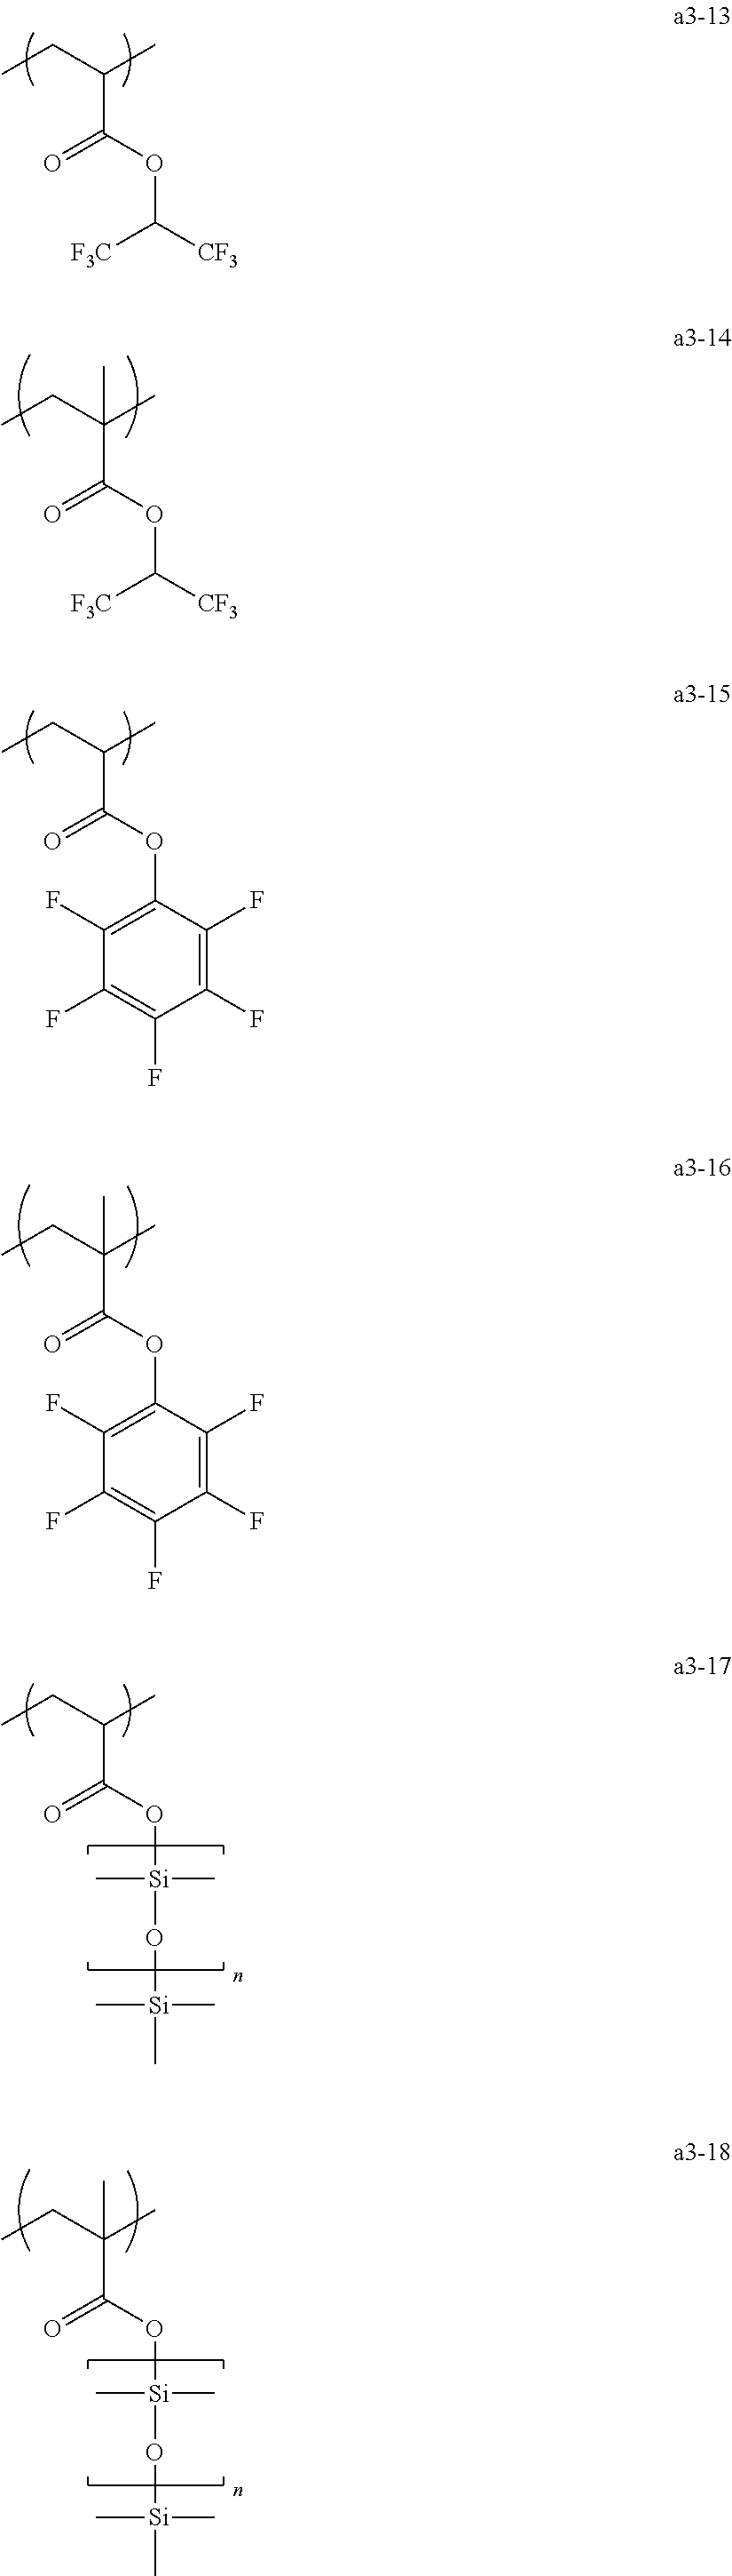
CCC(C)C(OC([CF3])[F3C])=O.CCC(C)(C(OC([CF3])[F3C])=O)C.CCC(C)C(OC1=C(F)C(F)=C(F)C(F)=C1F)=O.CCC(C)(C(OC1=C(F)C(F)=C(F)C(F)=C1F)=O)C.CCC(C)C(O[Si](O[Si](C)(C)C)(C)C)=O.CCC(C)(C(O[Si](O[Si](C)(C)C)(C)C)=O)C
